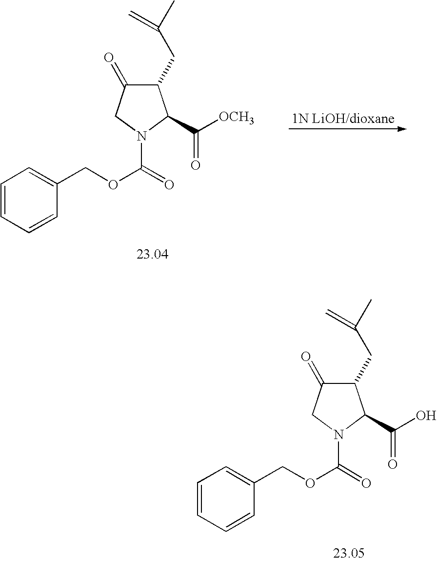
C1=CC=CC(COC(=O)N2CC(=O)C(CC(C)=C)C2C(=O)O)=C1.C1=CC=CC(COC(=O)N2CC(=O)C(CC(C)=C)C2C(=O)[OCH3])=C1
